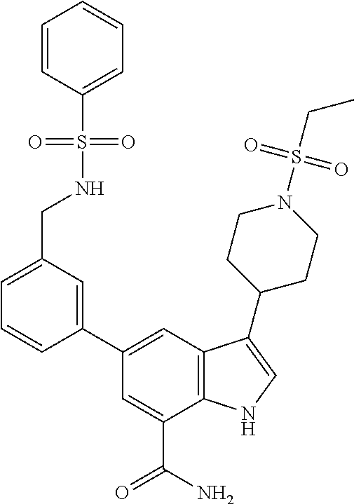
C1(C2=CC3=C(C(C(N)=O)=C2)NC=C3C2CCN(S(CC)(=O)=O)CC2)=CC(CNS(C2=CC=CC=C2)(=O)=O)=CC=C1
